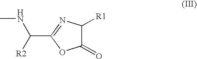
C1(=O)C([R1])N=C(C([R2])NC)O1
